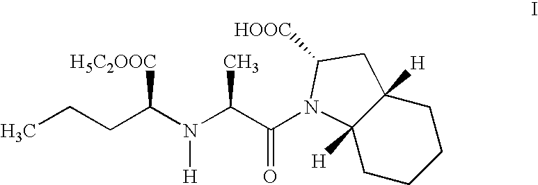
C12([H])CCCCC1([H])CC([HOOC])N2C(C(N(C(CCC)[H5C2OOC])[H])C)=O
